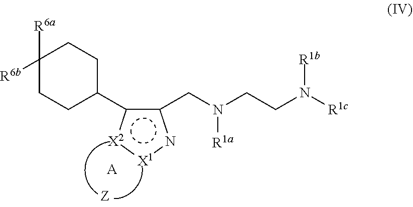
C1(c2c(CN(CCN([R1c])[R1b])[R1a])n[X1]:[X2]2)CCC([R6a])([R6b])CC1.[A].[Z]
